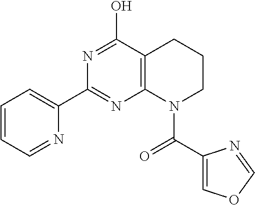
C1=CC=NC(C2=NC3=C(C(O)=N2)CCCN3C(C2=COC=N2)=O)=C1
